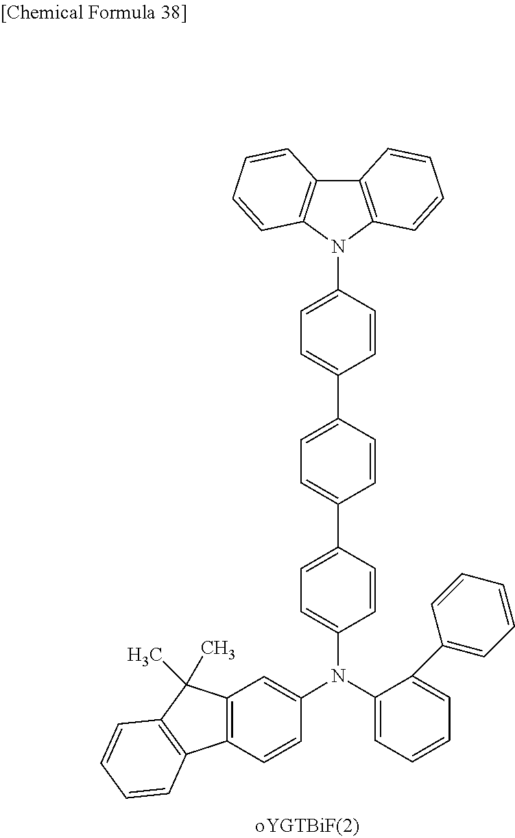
C1=CC(N2C3=C(C=CC=C3)C3=C2C=CC=C3)=CC=C1C1=CC=C(C2=CC=C(N(C3=CC4=C(C=C3)C3=C(C4(C)C)C=CC=C3)C3=CC=CC=C3C3=CC=CC=C3)C=C2)C=C1
